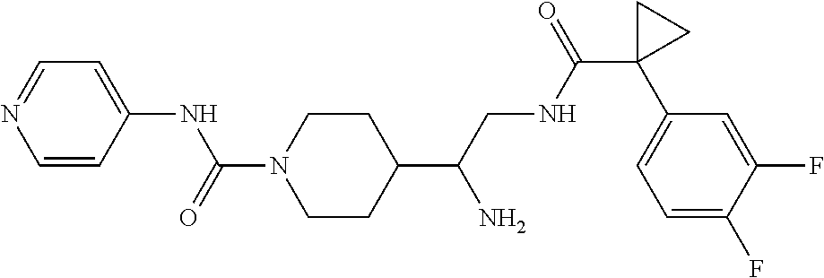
C1(C(CNC(C2(C3=CC=C(F)C(F)=C3)CC2)=O)N)CCN(C(=O)NC2=CC=NC=C2)CC1
